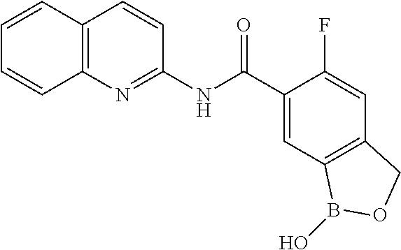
C12=C(N=C(NC(C3=CC4=C(C=C3F)COB4O)=O)C=C1)C=CC=C2
